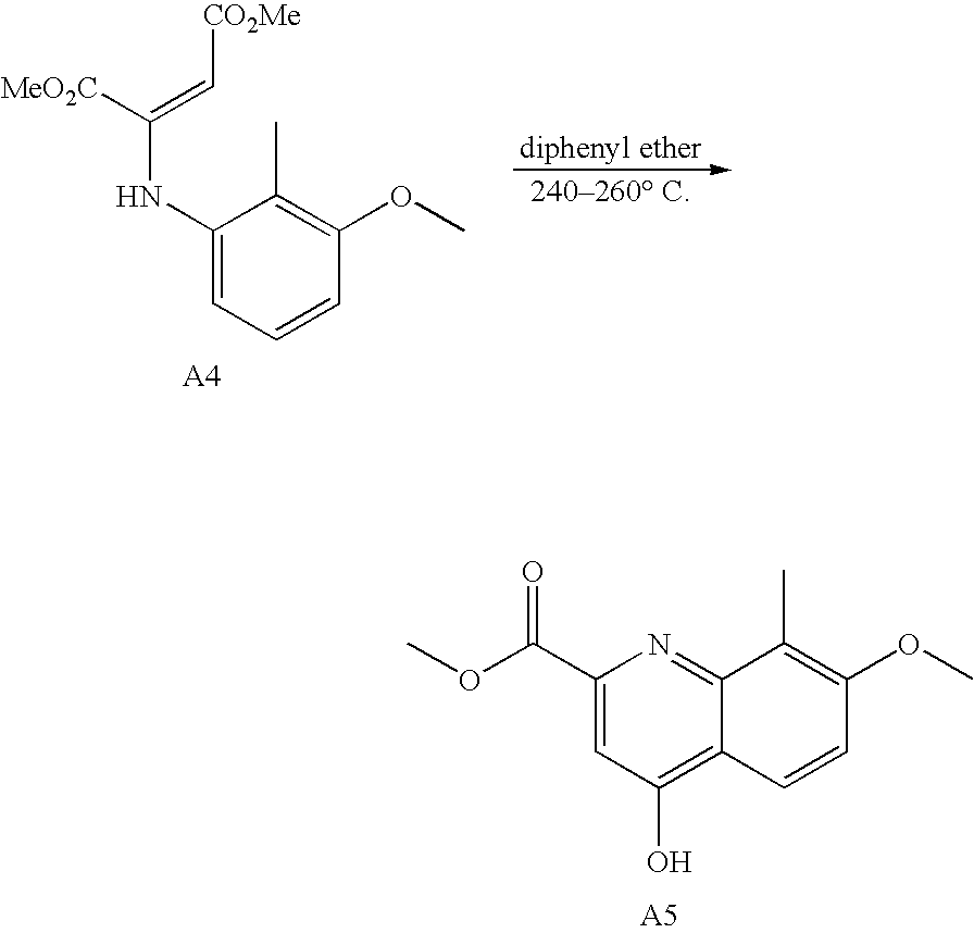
C1(C(OC)=O)=CC(O)=C2C(=N1)C(C)=C(OC)C=C2.C1(NC(=C[CO2Me])[MeO2C])=CC=CC(OC)=C1C
